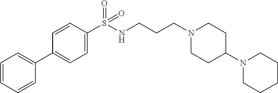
C1=CC=CC(C2=CC=C(S(NCCCN3CCC(N4CCCCC4)CC3)(=O)=O)C=C2)=C1
